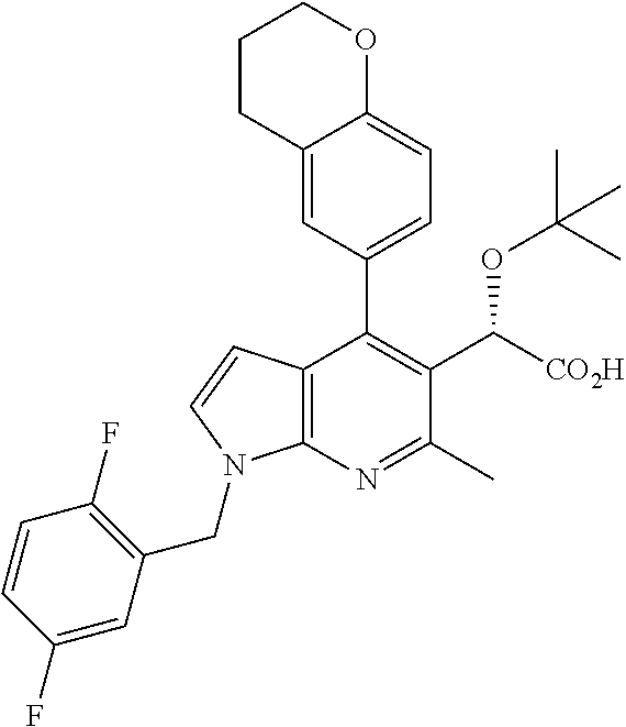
C12=C(N=C(C)C(C([CO2H])OC(C)(C)C)=C1C1=CC=C3C(=C1)CCCO3)N(CC1=C(F)C=CC(F)=C1)C=C2
